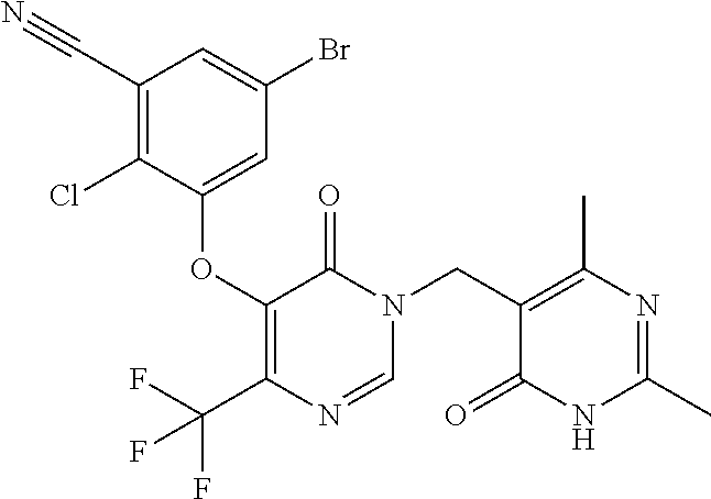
C1(C#N)=C(Cl)C(OC2=C(C(F)(F)F)N=CN(CC3=C(C)N=C(C)NC3=O)C2=O)=CC(Br)=C1
